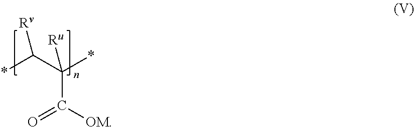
C(C([OM])=O)(C(*)[Rv])(*)[Ru]
